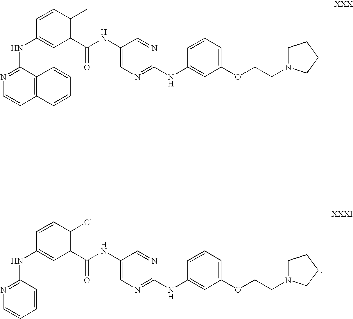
N(C1=CC(C(NC2=CN=C(NC3=CC(OCCN4CCCC4)=CC=C3)N=C2)=O)=C(Cl)C=C1)C1=NC=CC=C1.N(C1=CC(C(NC2=CN=C(NC3=CC(OCCN4CCCC4)=CC=C3)N=C2)=O)=C(C)C=C1)C1=NC=CC2=C1C=CC=C2
